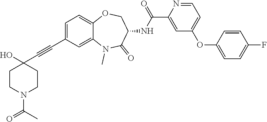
C1CN(C(C)=O)CCC1(O)C#CC1=CC=C2C(=C1)N(C)C(=O)C(NC(C1=CC(OC3=CC=C(F)C=C3)=CC=N1)=O)CO2
